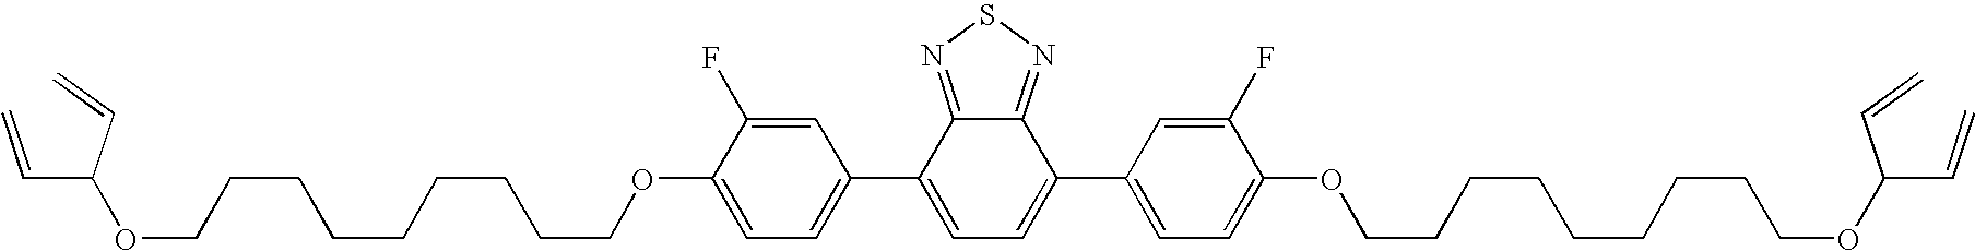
C1=C(F)C(OCCCCCCCCCOC(C=C)C=C)=CC=C1C1=CC=C(C2=CC=C(OCCCCCCCCCOC(C=C)C=C)C(F)=C2)C2=NSN=C21
